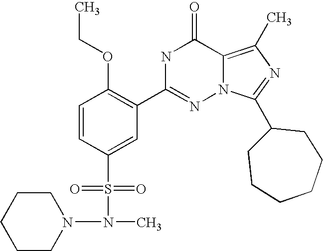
C1=CC(S(N(N2CCCCC2)C)(=O)=O)=CC(C2=NN3C(=C(C)N=C3C3CCCCCC3)C(=O)N2)=C1OCC
